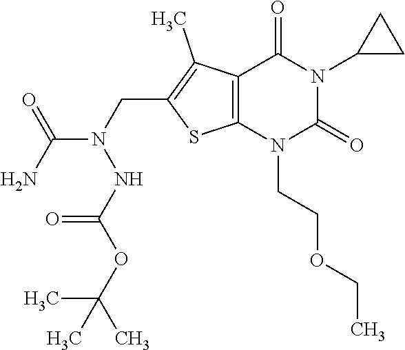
C12=C(N(CCOCC)C(=O)N(C3CC3)C1=O)SC(CN(NC(OC(C)(C)C)=O)C(N)=O)=C2C
